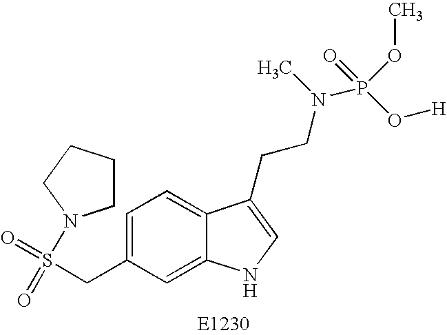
C1CCCN1S(=O)(=O)CC1=CC=C2C(=C1)NC=C2CCN(P(O[H])(OC)=O)C
